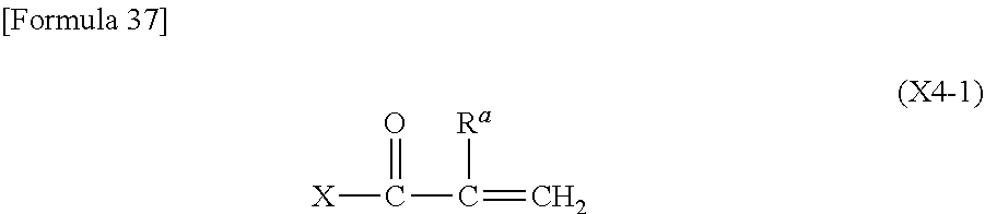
[X]C(C(=C)[Ra])=O
